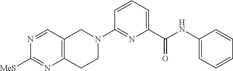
C12=C(C=NC([MeS])=N1)CN(C1=NC(C(NC3=CC=CC=C3)=O)=CC=C1)CC2
